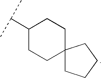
C1(C(C)C)CCC2(CC1)CCCC2
